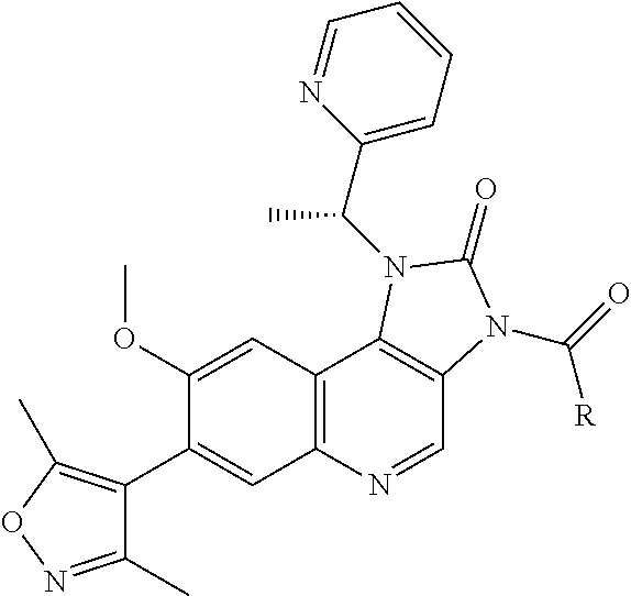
C1(C)=NOC(C)=C1C1=CC2=C(C=C1OC)C1=C(C=N2)N(C(=O)[R])C(=O)N1C(C1=CC=CC=N1)C
